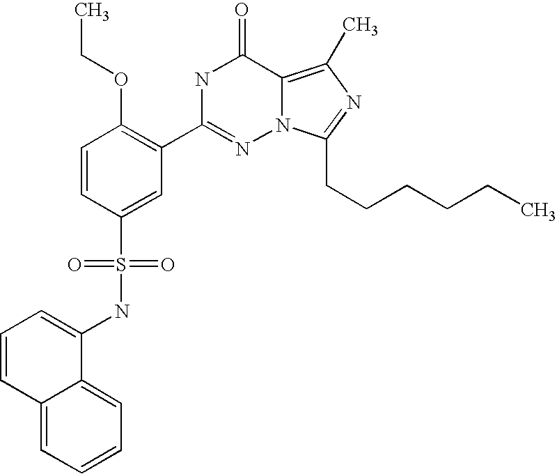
C1=CC(S(NC2=CC=CC3=CC=CC=C23)(=O)=O)=CC(C2=NN3C(=C(C)N=C3CCCCCC)C(=O)N2)=C1OCC
